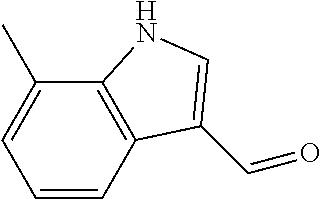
C1=CC2=C(C(C)=C1)NC=C2C=O
